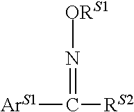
[ORS1]N=C([RS2])[ArS1]
